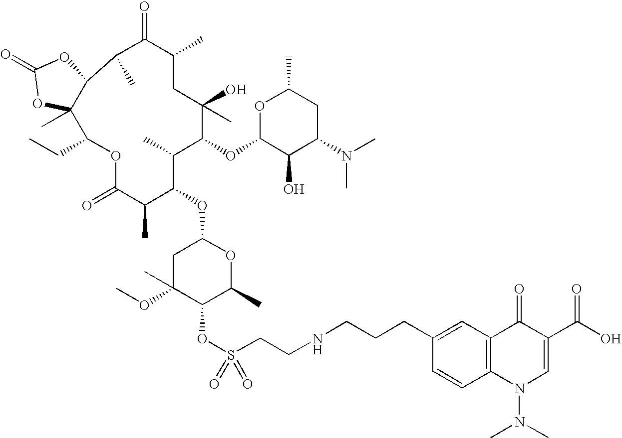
C1C(C)(OC)C(OS(CCNCCCC2=CC3=C(C=C2)N(N(C)C)C=C(C(O)=O)C3=O)(=O)=O)C(C)OC1OC1C(C)C(=O)OC(CC)C2(C)C(C(C)C(=O)C(C)CC(O)(C)C(OC3OC(C)CC(N(C)C)C3O)C1C)OC(=O)O2
